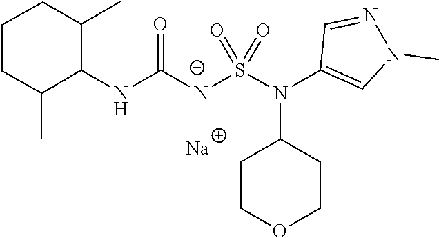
O=C([N-]S(N(C1CCOCC1)C1=CN(C)N=C1)(=O)=O)NC1C(C)CCCC1C.[Na]
